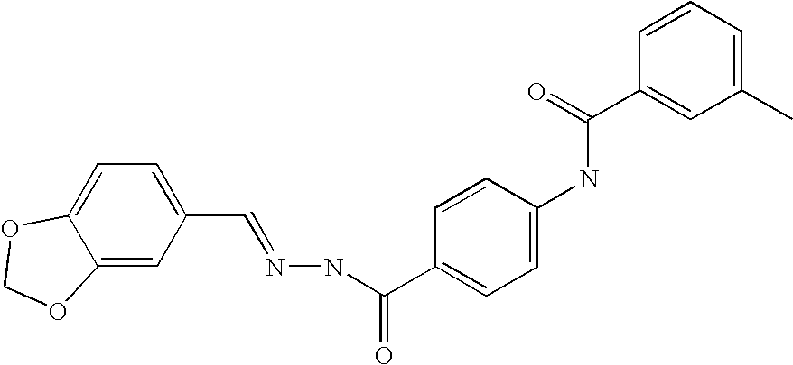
C12=CC(C=NNC(C3=CC=C(NC(C4=CC(C)=CC=C4)=O)C=C3)=O)=CC=C1OCO2
